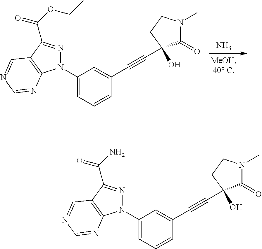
N.C1(N2N=C(C(=O)OCC)C3=C2N=CN=C3)=CC=CC(C#CC2(O)C(=O)N(C)CC2)=C1.C1(N2N=C(C(=O)N)C3=C2N=CN=C3)=CC=CC(C#CC2(O)C(=O)N(C)CC2)=C1
